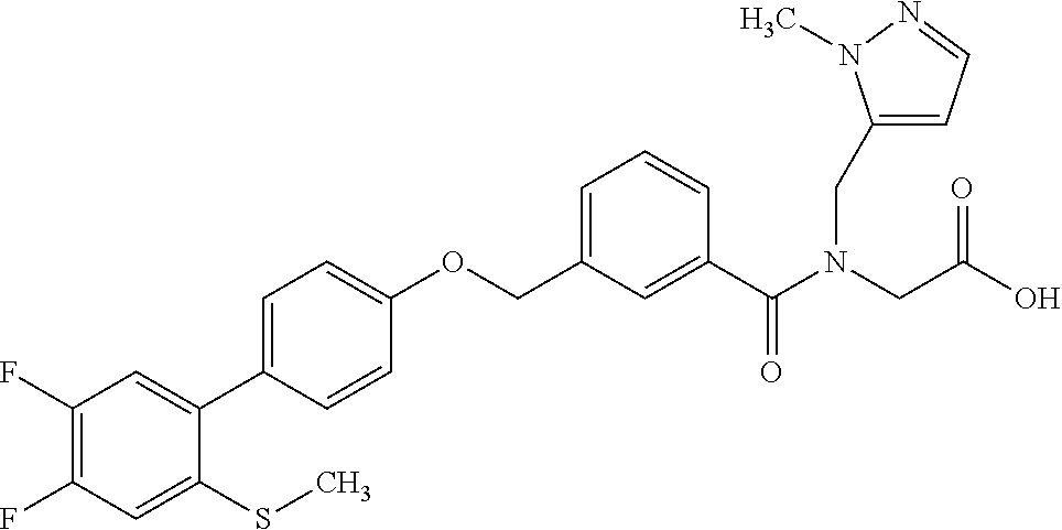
C1(F)=C(F)C=C(SC)C(C2=CC=C(OCC3=CC=CC(C(N(CC(O)=O)CC4=CC=NN4C)=O)=C3)C=C2)=C1
